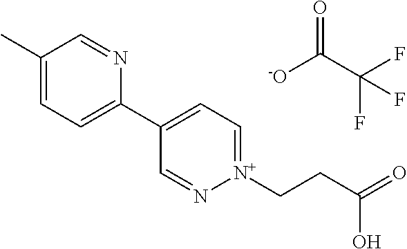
C1(C)=CC=C(C2=CC=[N+](CCC(O)=O)N=C2)N=C1.O=C(C(F)(F)F)[-O]
